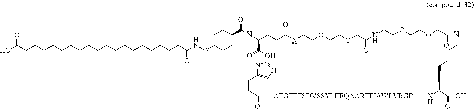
OC(CCCCCCCCCCCCCCCCCCC(NCC1CCC(C(=O)NC(C(=O)O)CCC(=O)NCCOCCOCC(NCCOCCOCC(=O)NCCCCC(N[AEGTFTSDVSSYLEEQAAREFIAWLVRGR]C(=O)CCC2=CN=CN2)C([OH])=O)=O)CC1)=O)=O
